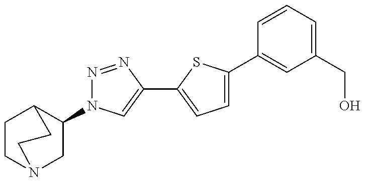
C1(N2N=NC(C3=CC=C(C4=CC(CO)=CC=C4)S3)=C2)CN2CCC1CC2
